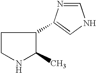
C1CNC(C)C1C1=CNC=N1
